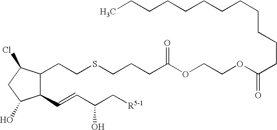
C(SCCC1C(C=CC(C[R5-1])O)C(O)CC1Cl)CCC(OCCOC(CCCCCCCCCCCC)=O)=O
